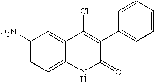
C1([O2N])=CC=C2C(=C1)C(Cl)=C(C1=CC=CC=C1)C(=O)N2
